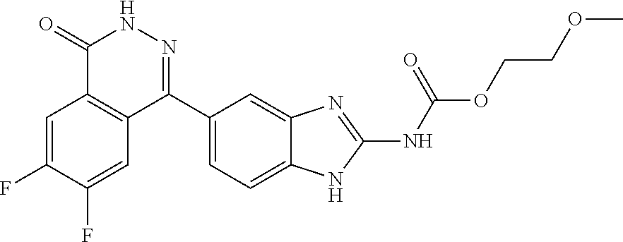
O(CCOC)C(=O)NC1=NC2=CC(C3=NNC(=O)C4=C3C=C(F)C(F)=C4)=CC=C2N1
